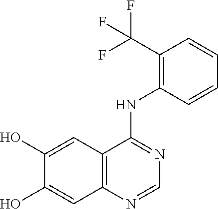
C1=C(O)C(O)=CC2=C1C(NC1=C(C(F)(F)F)C=CC=C1)=NC=N2
